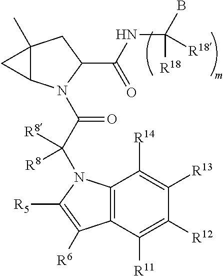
C12(C)C(N(C(C(N3C4=C(C([R11])=C([R12])C([R13])=C4[R14])C([R6])=C3[R5])([R8])[R8])=O)C(C(NC(B)([R18])[R18])=O)C1)C2
